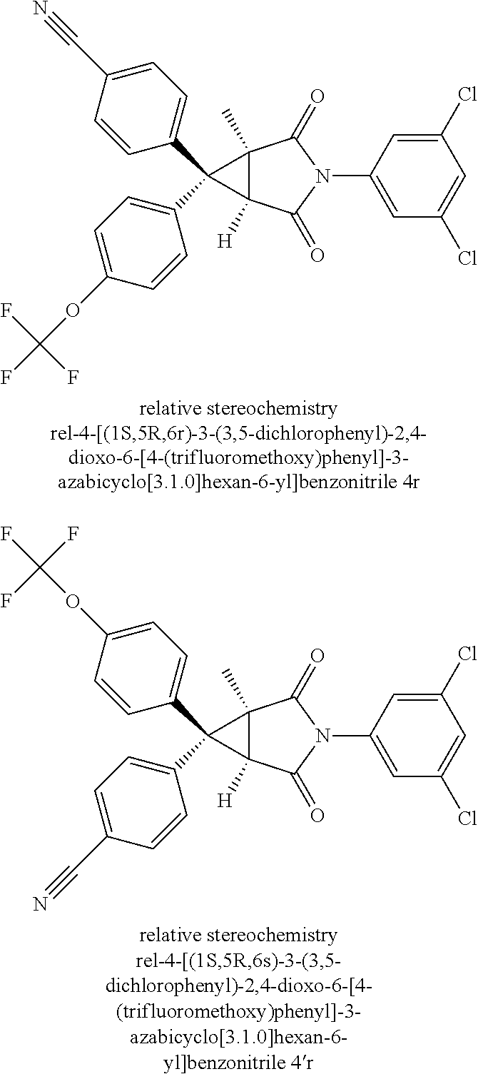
C1(Cl)=CC(N2C(=O)C3(C)C([H])(C2=O)C3(C2=CC=C(C#N)C=C2)C2=CC=C(OC(F)(F)F)C=C2)=CC(Cl)=C1.C1(Cl)=CC(N2C(=O)C3(C)C([H])(C2=O)C3(C2=CC=C(OC(F)(F)F)C=C2)C2=CC=C(C#N)C=C2)=CC(Cl)=C1
